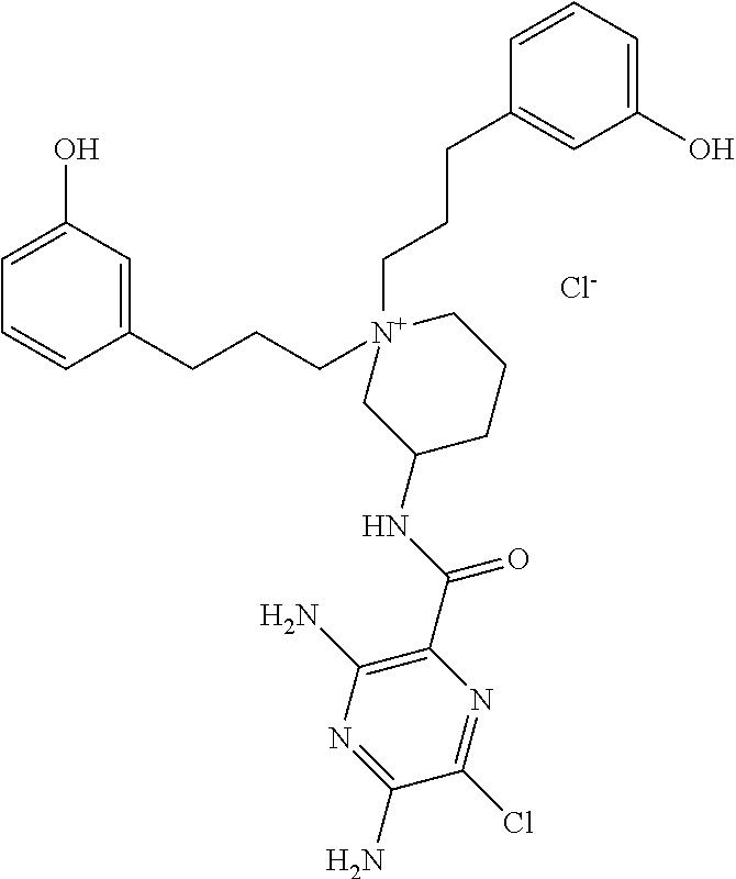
C1(CCC[N+]2(CCCC3=CC(O)=CC=C3)CC(NC(C3=C(N)N=C(N)C(Cl)=N3)=O)CCC2)=CC(O)=CC=C1.[Cl-]
